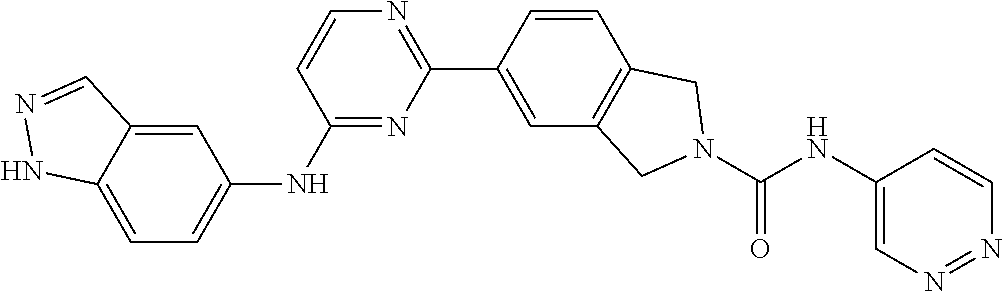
C1(NC2=CC=C3C(=C2)C=NN3)=NC(C2=CC3=C(C=C2)CN(C(NC2=CN=NC=C2)=O)C3)=NC=C1
